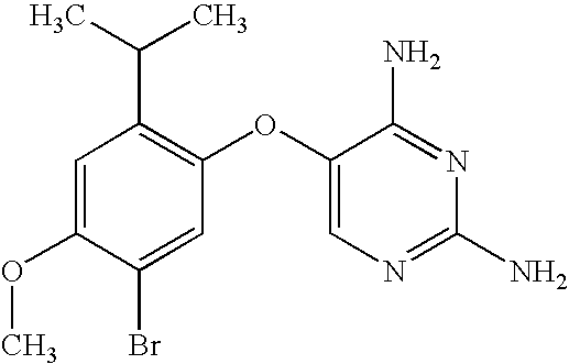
C1=C(OC)C(Br)=CC(OC2=CN=C(N)N=C2N)=C1C(C)C
